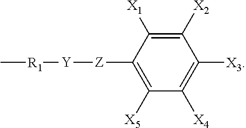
C[R1][Y][Z]C1=C([X5])C([X4])=C([X3])C([X2])=C1[X1]
